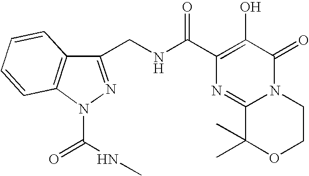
C(NC(C1=C(O)C(=O)N2C(=N1)C(C)(C)OCC2)=O)C1=NN(C(NC)=O)C2=C1C=CC=C2
